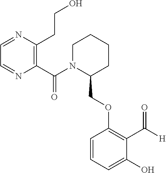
C1(COC2=C(C(=O)[H])C(O)=CC=C2)CCCCN1C(C1=C(CCO)N=CC=N1)=O
